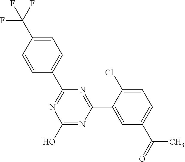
N1=C(C2=CC(C(C)=O)=CC=C2Cl)N=C(O)N=C1C1=CC=C(C(F)(F)F)C=C1
